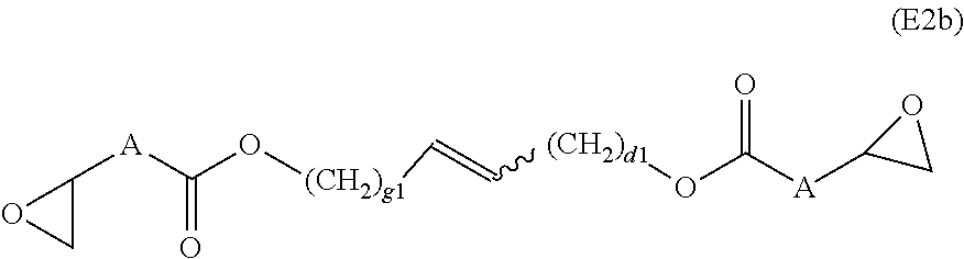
C1([A]C(O[(CH2)g1]C=C[(CH2)d1]OC(=O)[A]C2CO2)=O)OC1
